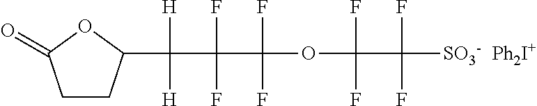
C1CC(C(C(C(OC(C([SO3-])(F)F)(F)F)(F)F)(F)F)([H])[H])OC1=O.[Ph2I+]
